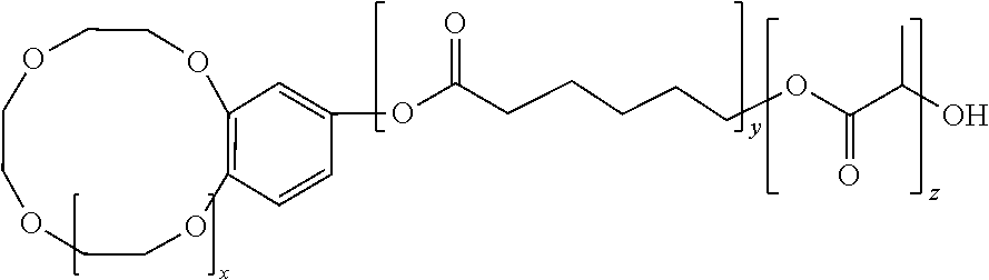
O(C(CCCCCOC(C(O)C)=O)=O)C1=CC2=C(OCCOCCOCCO2)C=C1
